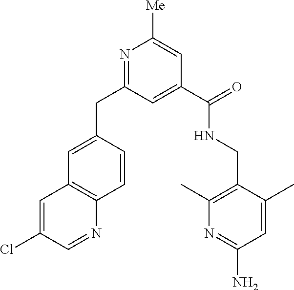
C1=C(Cl)C=NC2=C1C=C(CC1=NC([Me])=CC(C(NCC3=C(C)N=C(N)C=C3C)=O)=C1)C=C2
